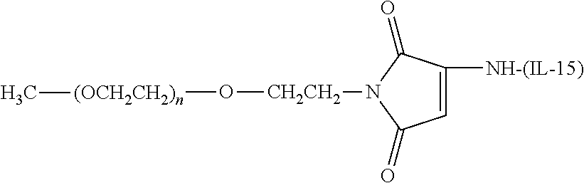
[(OCH2CH2)n](O[CH2CH2]N1C(=O)C=C([NH-(IL-15)])C1=O)C
